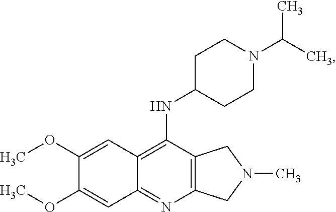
C12=C(N=C3C(=C1NC1CCN(C(C)C)CC1)C=C(OC)C(OC)=C3)CN(C)C2
